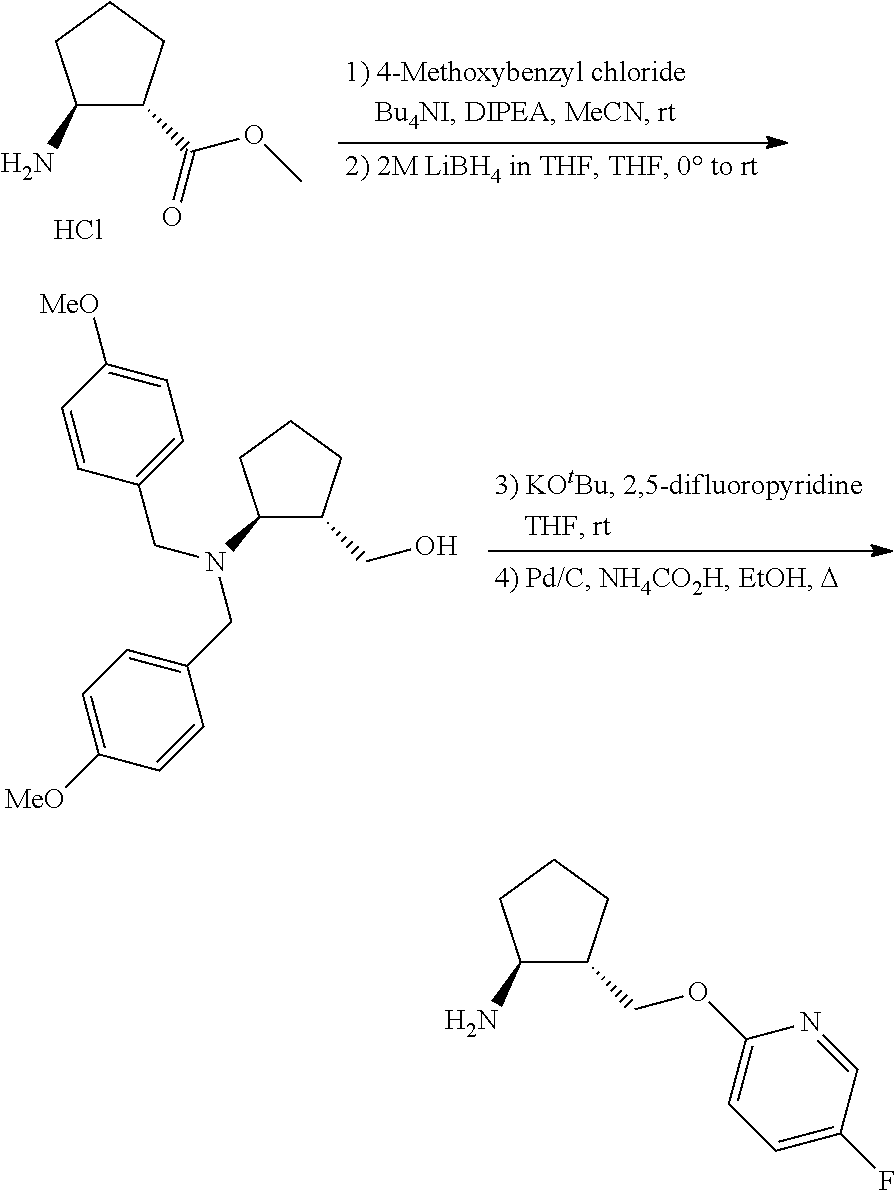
C(OC)(C1C(N)CCC1)=O.Cl.C(OC1=CC=C(F)C=N1)C1C(N)CCC1.C(O)C1C(N(CC2=CC=C([MeO])C=C2)CC2=CC=C([MeO])C=C2)CCC1
